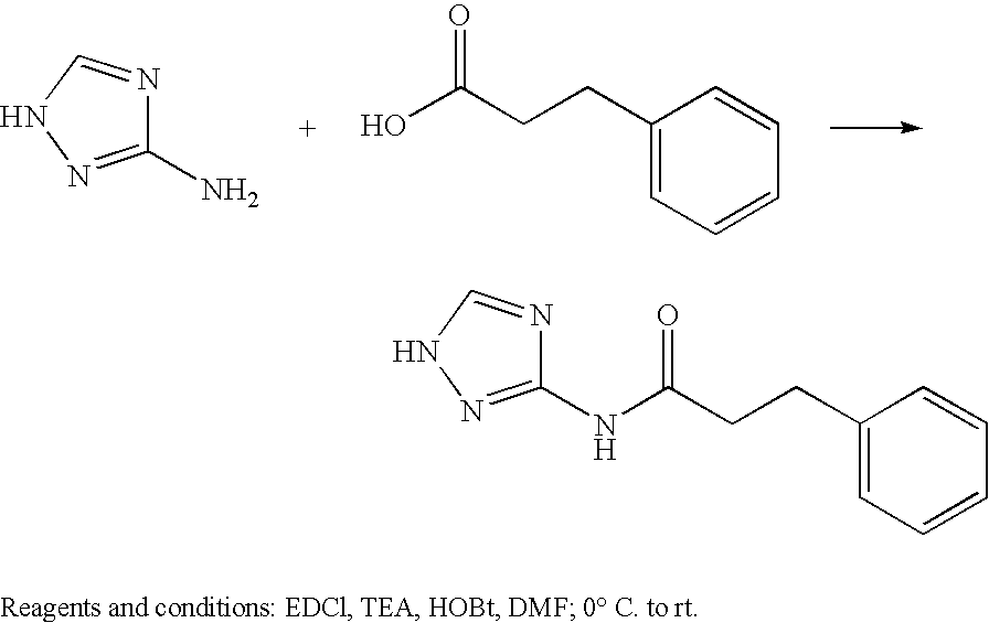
C1(N)=NNC=N1.OC(CCC1=CC=CC=C1)=O.C(CCC1=CC=CC=C1)(=O)NC1=NNC=N1
